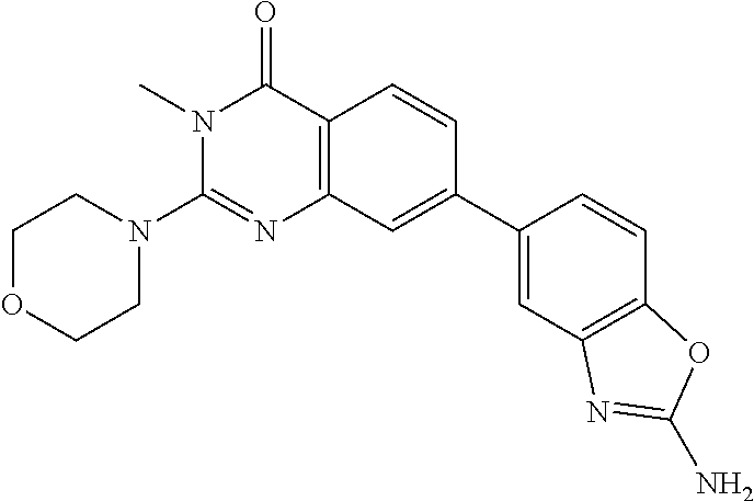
C1=C(C2=CC3=C(C(=O)N(C)C(N4CCOCC4)=N3)C=C2)C=CC2=C1N=C(N)O2
